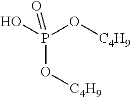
P(O[C4H9])(O[C4H9])(O)=O
